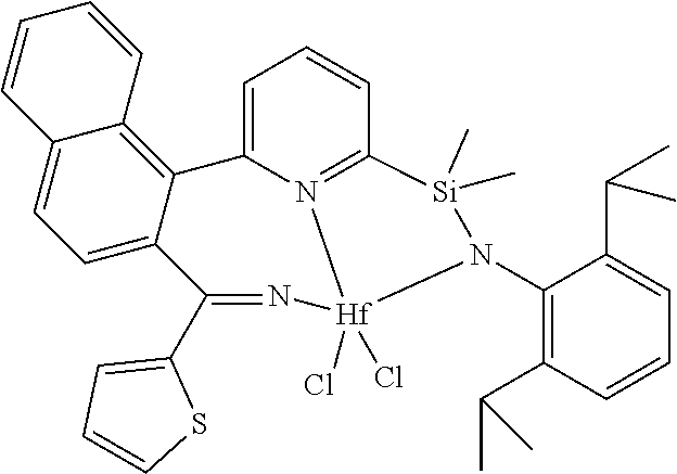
C1(N2[Si](C)(C)C3=N4C(=CC=C3)C3=C5C(=CC=C3C(C3=CC=CS3)=N[Hf]24(Cl)Cl)C=CC=C5)=C(C(C)C)C=CC=C1C(C)C
